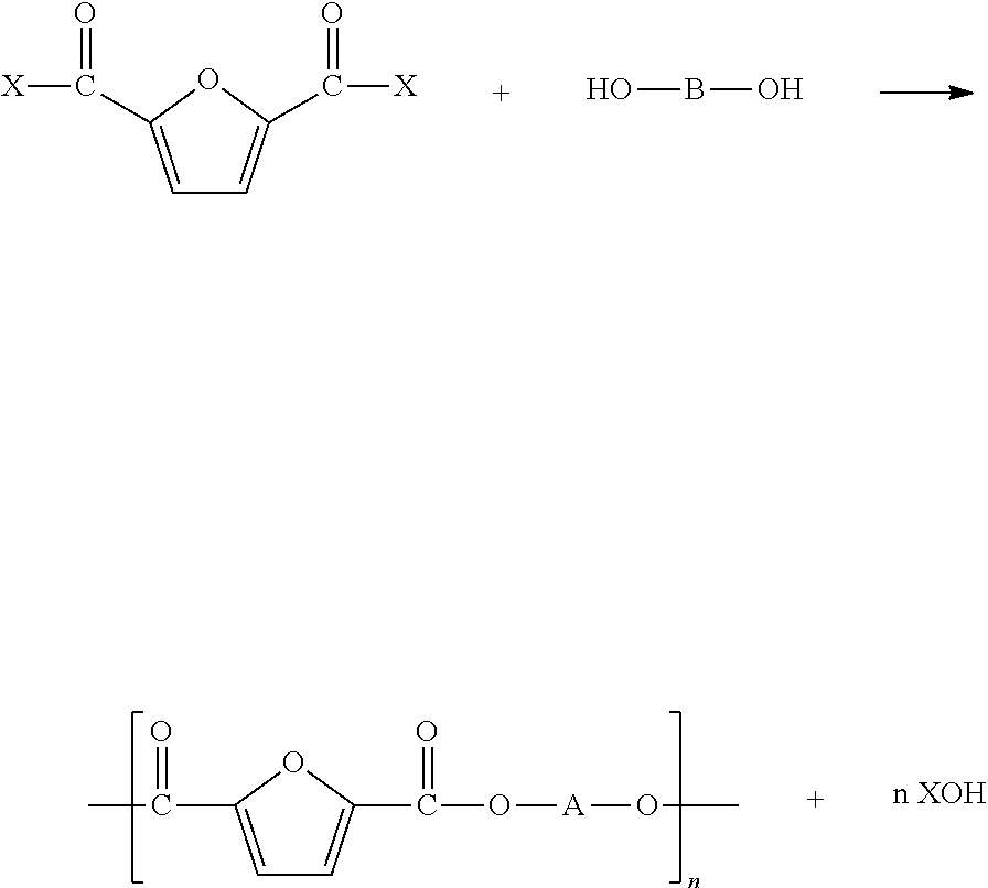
C1=C(C([X])=O)OC(C([X])=O)=C1.OBO.C1=C(C(C)=O)OC(C(O[A]OC)=O)=C1
